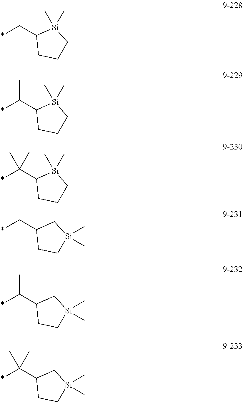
*C(C1CCC[Si]1(C)C)C.*C(C1CCC[Si]1(C)C)(C)C.*CC1CC[Si](C)(C)C1.*CC1CCC[Si]1(C)C.*C(C1CC[Si](C)(C)C1)C.*C(C1CC[Si](C)(C)C1)(C)C
